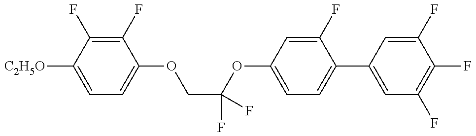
C1=C([C2H5O])C(F)=C(F)C(OCC(OC2=CC=C(C3=CC(F)=C(F)C(F)=C3)C(F)=C2)(F)F)=C1
